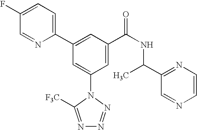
C1(C2=CC(C(NC(C)C3=NC=CN=C3)=O)=CC(N3C([F3C])=NN=N3)=C2)=CC=C(F)C=N1
